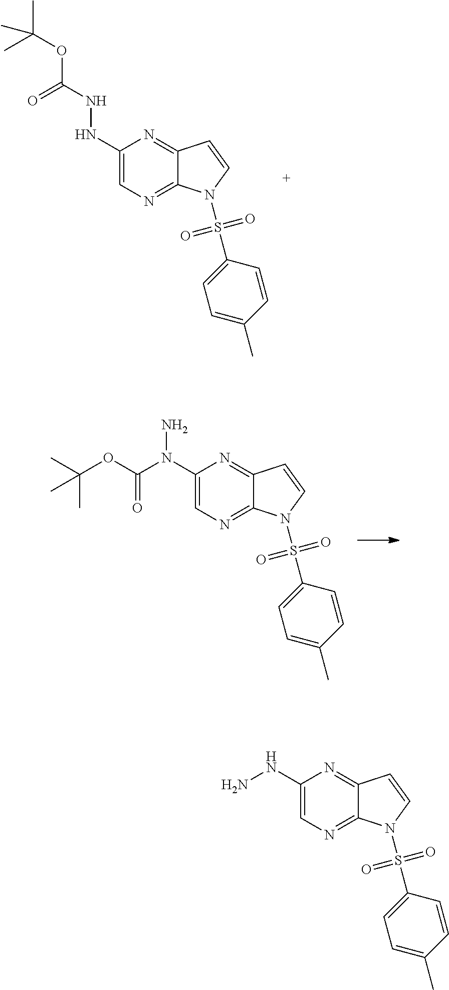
C1(NNC(=O)OC(C)(C)C)=CN=C2C(=N1)C=CN2S(=O)(=O)C1=CC=C(C)C=C1.C1(N(N)C(=O)OC(C)(C)C)=CN=C2C(=N1)C=CN2S(=O)(=O)C1=CC=C(C)C=C1.C1(NN)=CN=C2C(=N1)C=CN2S(=O)(=O)C1=CC=C(C)C=C1
